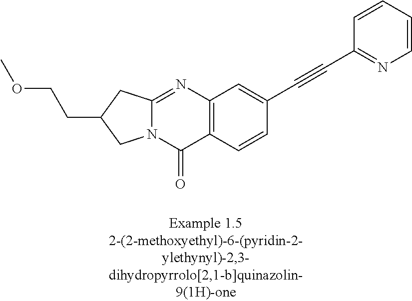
C(C1CC2=NC3=C(C(=O)N2C1)C=CC(C#CC1=NC=CC=C1)=C3)COC
